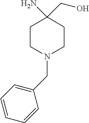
C1CN(CC2=CC=CC=C2)CCC1(N)CO
